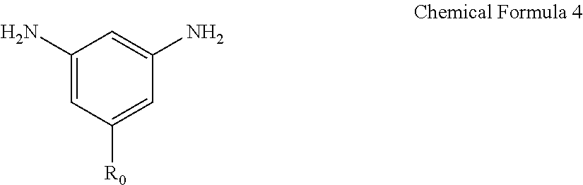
C1(N)=CC([R0])=CC(N)=C1
